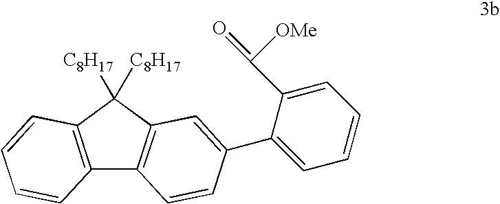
C12=C(C=CC=C1)C([C8H17])([C8H17])C1=C2C=CC(C2=CC=CC=C2C(=O)[OMe])=C1
